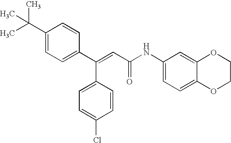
C(=CC(=O)NC1=CC=C2C(=C1)OCCO2)(C1=CC=C(C(C)(C)C)C=C1)C1=CC=C(Cl)C=C1
